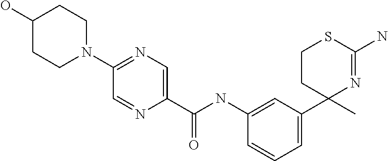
C1CC(C2=CC=CC(NC(C3=CN=C(N4CCC(O)CC4)C=N3)=O)=C2)(C)N=C(N)S1
